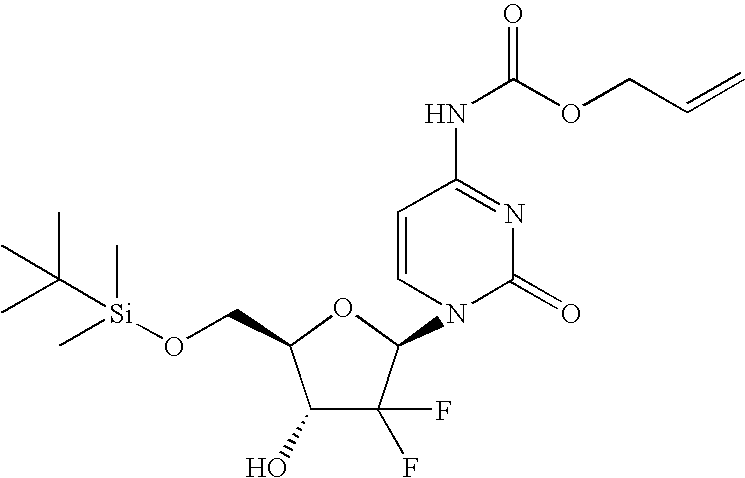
C1(O)C(F)(F)C(N2C(=O)N=C(NC(OCC=C)=O)C=C2)OC1CO[Si](C)(C)C(C)(C)C
